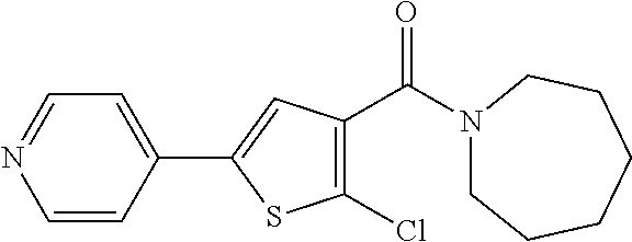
N1(C(C2=C(Cl)SC(C3=CC=NC=C3)=C2)=O)CCCCCC1
